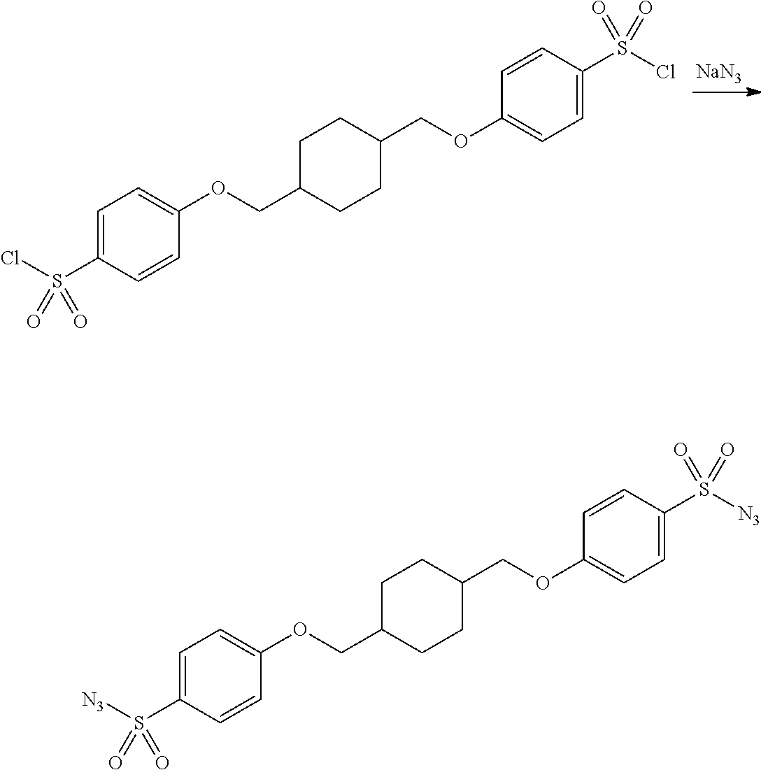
[NaN3].C1=C(S(Cl)(=O)=O)C=CC(OCC2CCC(COC3=CC=C(S(=O)(Cl)=O)C=C3)CC2)=C1.C1=C(S([N3])(=O)=O)C=CC(OCC2CCC(COC3=CC=C(S(=O)([N3])=O)C=C3)CC2)=C1
